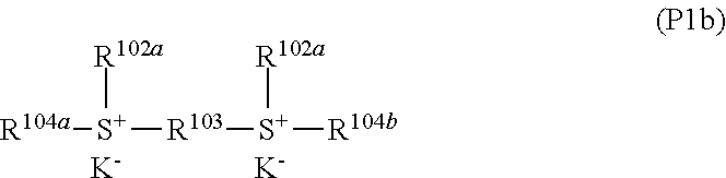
[R103]([S+]([R104b])[R102a])[S+]([R104a])[R102a].[K].[K]
